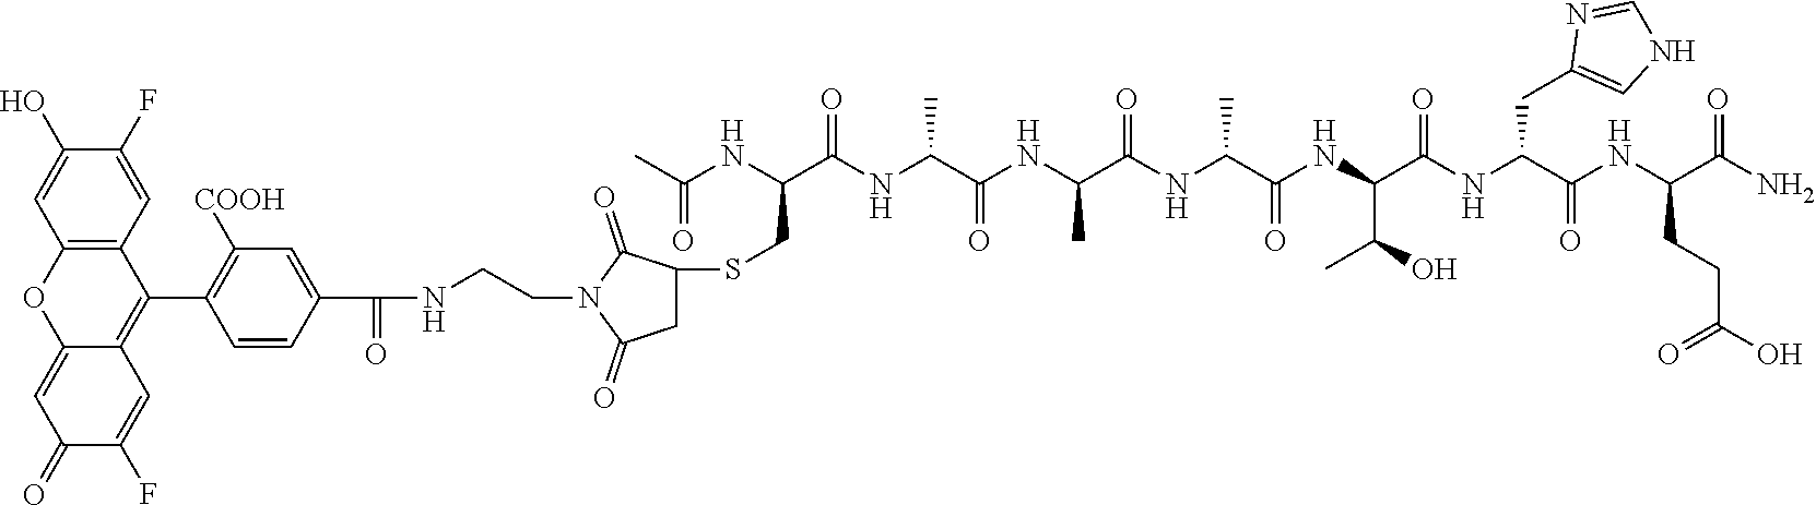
NC(C(NC(C(NC(C(NC(C(NC(C(NC(C(NC(C(NC(C)=O)CSC1CC(=O)N(CCNC(C2=CC([COOH])=C(C3=C4C(=CC(=O)C(F)=C4)OC4=C3C=C(F)C(O)=C4)C=C2)=O)C1=O)=O)C)=O)C)=O)C)=O)C(C)O)=O)CC1=CNC=N1)=O)CCC(O)=O)=O
